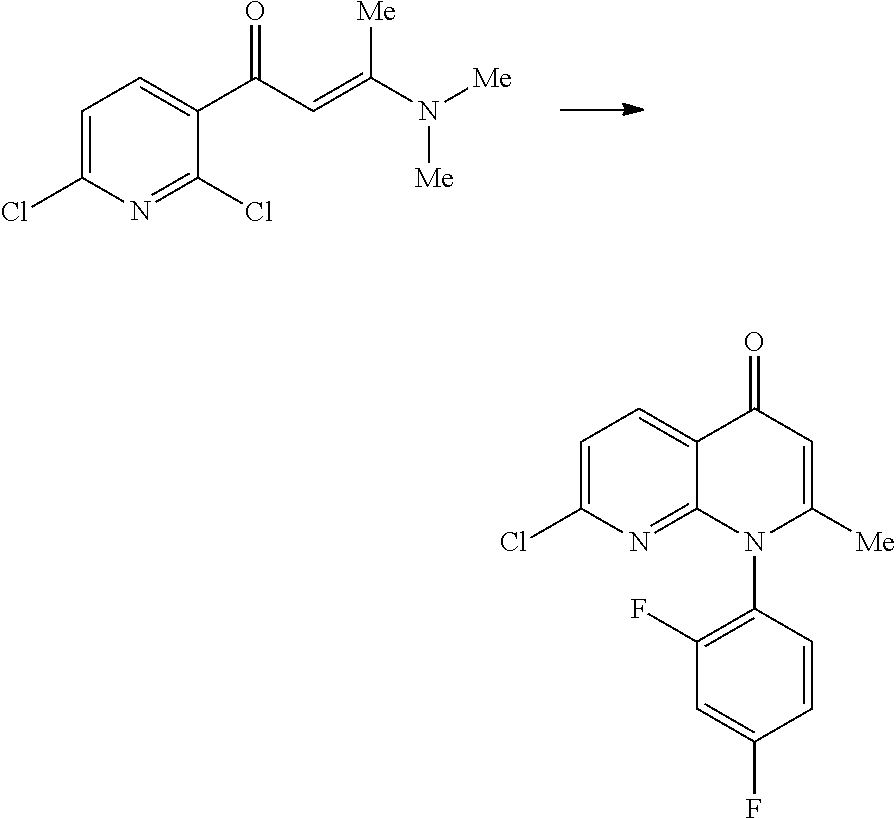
C1=C(Cl)N=C(Cl)C(C(C=C(N([Me])[Me])[Me])=O)=C1.C1=C(Cl)N=C2C(=C1)C(=O)C=C([Me])N2C1=C(F)C=C(F)C=C1
